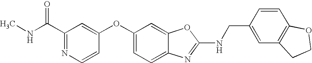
C1(C(NC)=O)=NC=CC(OC2=CC=C3C(=C2)OC(NCC2=CC4=C(C=C2)OCC4)=N3)=C1
